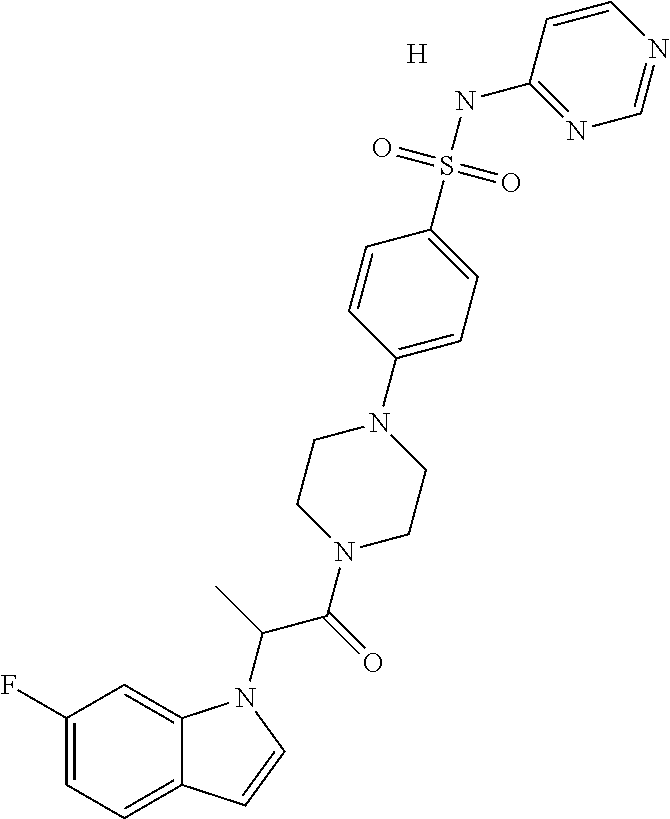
C1=C(F)C=C2C(=C1)C=CN2C(C(N1CCN(C2=CC=C(S(NC3=NC=NC=C3)(=O)=O)C=C2)CC1)=O)C.[H]
